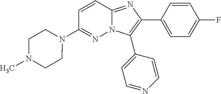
C1(N2CCN(C)CC2)=NN2C(=NC(C3=CC=C(F)C=C3)=C2C2=CC=NC=C2)C=C1
